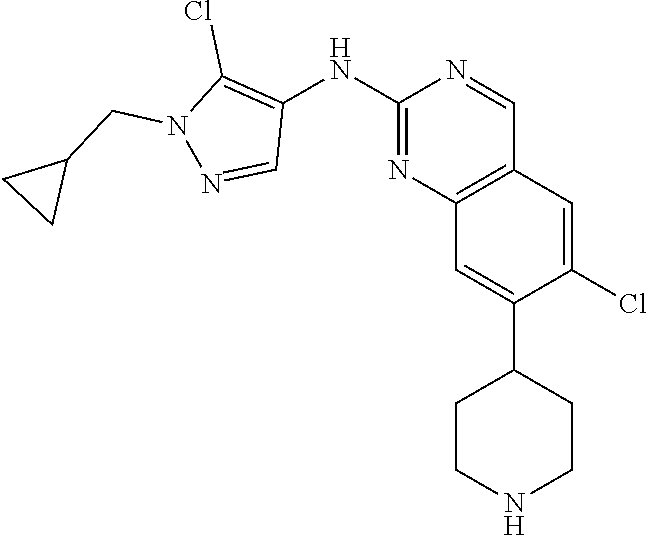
C12=C(C=C(Cl)C(C3CCNCC3)=C1)C=NC(NC1=C(Cl)N(CC3CC3)N=C1)=N2
